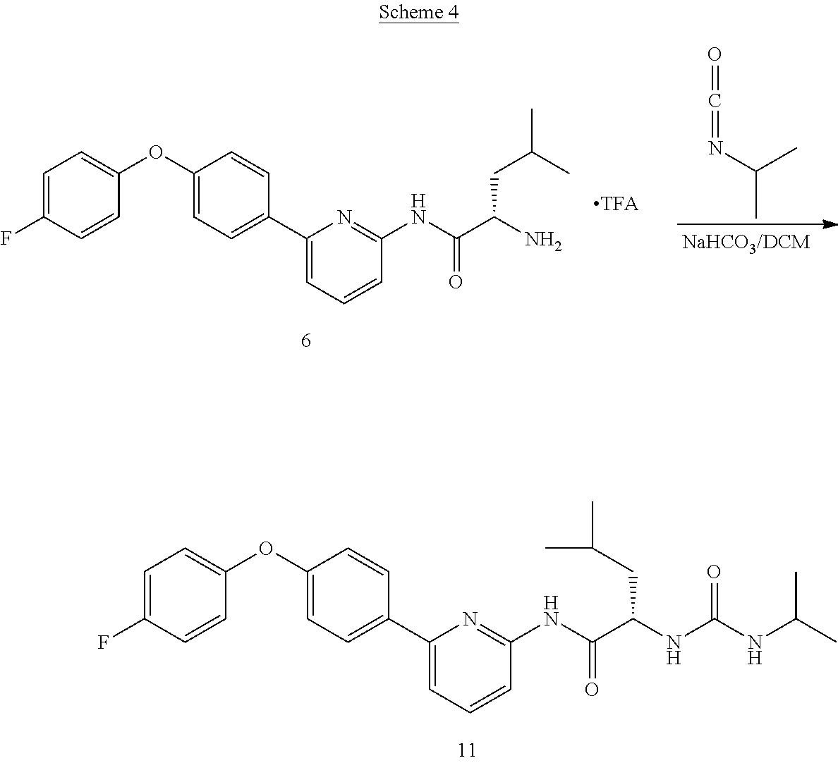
C1=C(F)C=CC(OC2=CC=C(C3=CC=CC(NC(C(N)CC(C)C)=O)=N3)C=C2)=C1.O=C=NC(C)C.C1=C(F)C=CC(OC2=CC=C(C3=CC=CC(NC(C(NC(NC(C)C)=O)CC(C)C)=O)=N3)C=C2)=C1
